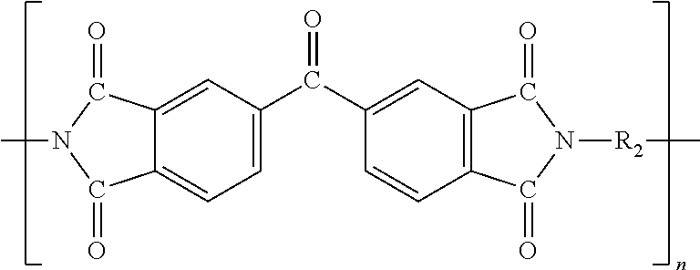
C1(C(C2=CC3=C(C=C2)C(=O)N([R2]C)C3=O)=O)=CC=C2C(=C1)C(=O)N(C)C2=O
